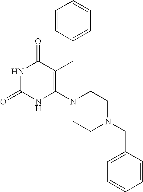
N1C(=O)NC(N2CCN(CC3=CC=CC=C3)CC2)=C(CC2=CC=CC=C2)C1=O
